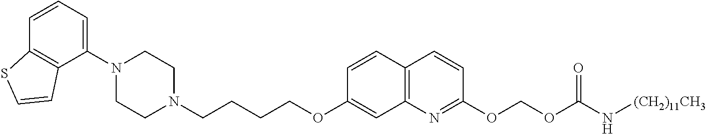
C1(N2CCN(CCCCOC3=CC4=C(C=C3)C=CC(OCOC(N[(CH2)11CH3])=O)=N4)CC2)=CC=CC2=C1C=CS2
